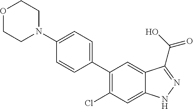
C1(N2CCOCC2)=CC=C(C2=C(Cl)C=C3C(=C2)C(C(O)=O)=NN3)C=C1
